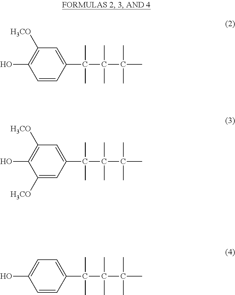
C1=CC(C(C)(C)C(C)(C)C(C)(C)C)=CC([H3CO])=C1O.C1([H3CO])=CC(C(C)(C)C(C)(C)C(C)(C)C)=CC([H3CO])=C1O.C1=CC(C(C)(C)C(C)(C)C(C)(C)C)=CC=C1O
